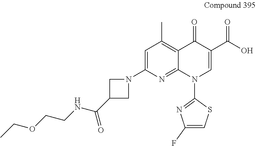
C1(N2CC(C(NCCOCC)=O)C2)=CC(C)=C2C(=N1)N(C1=NC(F)=CS1)C=C(C(O)=O)C2=O
